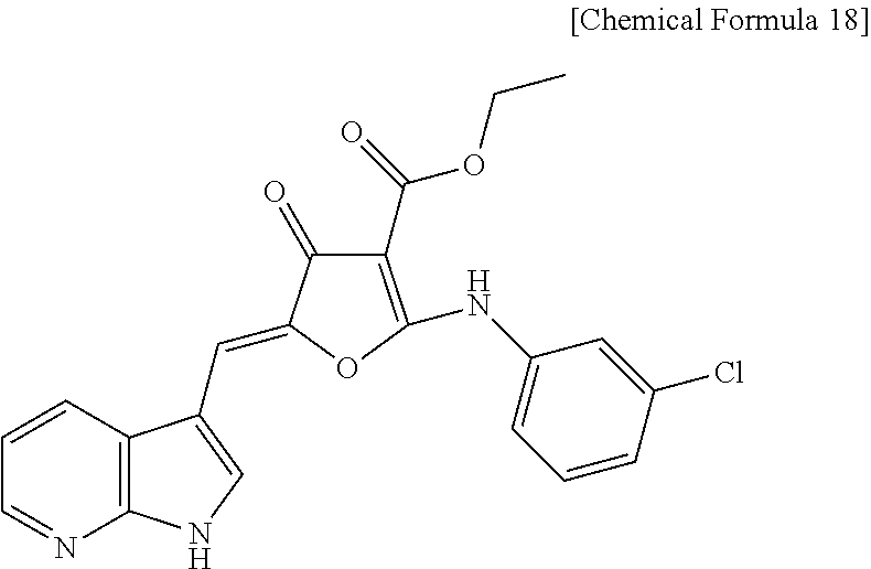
C12=C(C(C=C3C(=O)C(C(=O)OCC)=C(NC4=CC=CC(Cl)=C4)O3)=CN1)C=CC=N2
